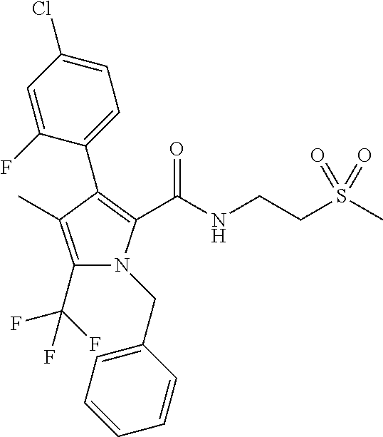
C1(C2=C(C(=O)NCCS(C)(=O)=O)N(CC3=CC=CC=C3)C(C(F)(F)F)=C2C)=CC=C(Cl)C=C1F
